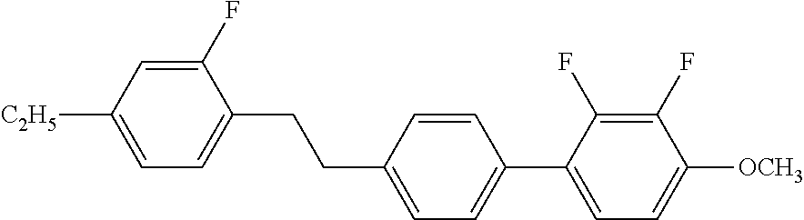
C1(F)=CC([C2H5])=CC=C1CCC1=CC=C(C2=CC=C([OCH3])C(F)=C2F)C=C1
